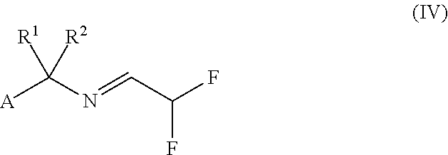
[A]C(N=CC(F)F)([R2])[R1]
